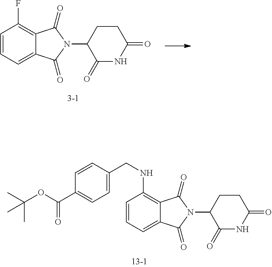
C1=CC=C2C(=C1F)C(=O)N(C1C(=O)NC(=O)CC1)C2=O.C1=CC=C2C(=C1NCC1=CC=C(C(OC(C)(C)C)=O)C=C1)C(=O)N(C1C(=O)NC(=O)CC1)C2=O
